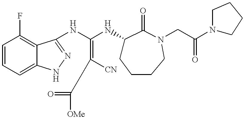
C1=CC=C2C(=C1F)C(NC(NC1CCCCN(CC(N3CCCC3)=O)C1=O)=C([CN])CC(=O)[OMe])=NN2
